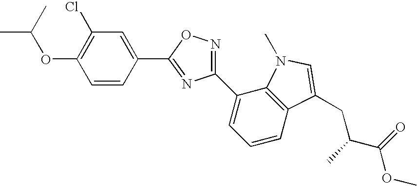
C1=CC(C2=NC(C3=CC=CC4=C3N(C)C=C4CC(C(OC)=O)C)=NO2)=CC(Cl)=C1OC(C)C
